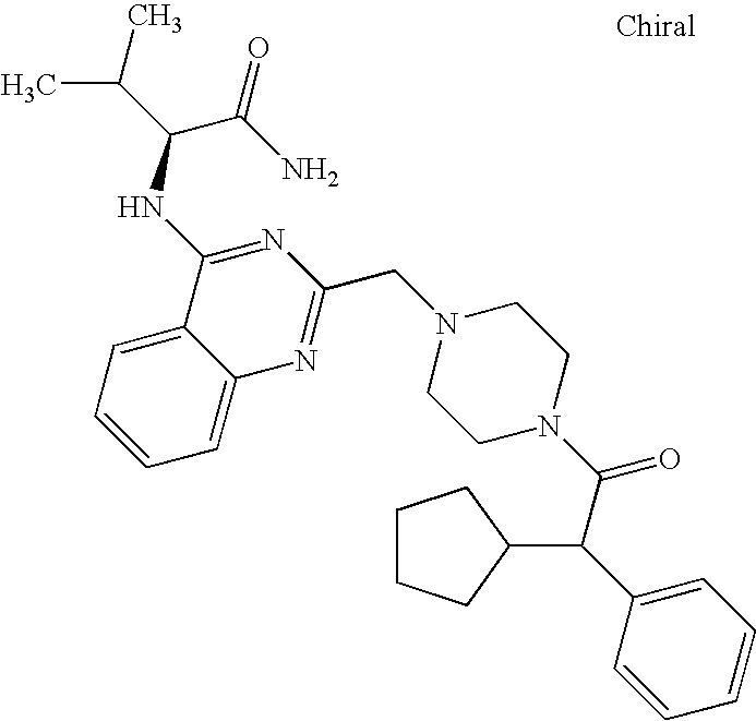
C1=C2C(=CC=C1)N=C(CN1CCN(C(C(C3=CC=CC=C3)C3CCCC3)=O)CC1)N=C2NC(C(N)=O)C(C)C
